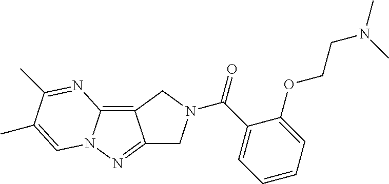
C12=NN3C(=C1CN(C(C1=CC=CC=C1OCCN(C)C)=O)C2)N=C(C)C(C)=C3
